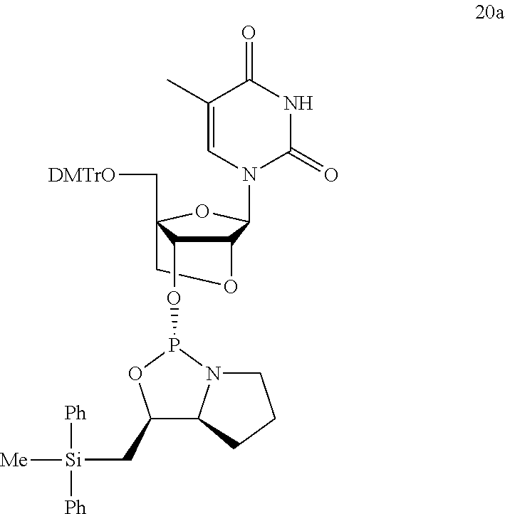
C1C2(C[DMTrO])C(OP3N4C(C(C[Si]([Ph])([Ph])[Me])O3)CCC4)C(O1)C(N1C=C(C)C(=O)NC1=O)O2
